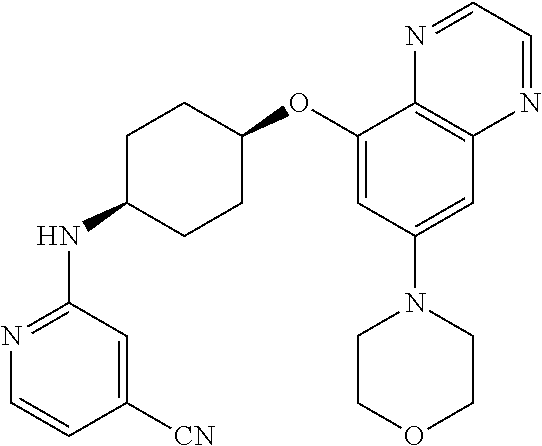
C1([CN])=CC(NC2CCC(OC3=CC(N4CCOCC4)=CC4=C3N=CC=N4)CC2)=NC=C1
